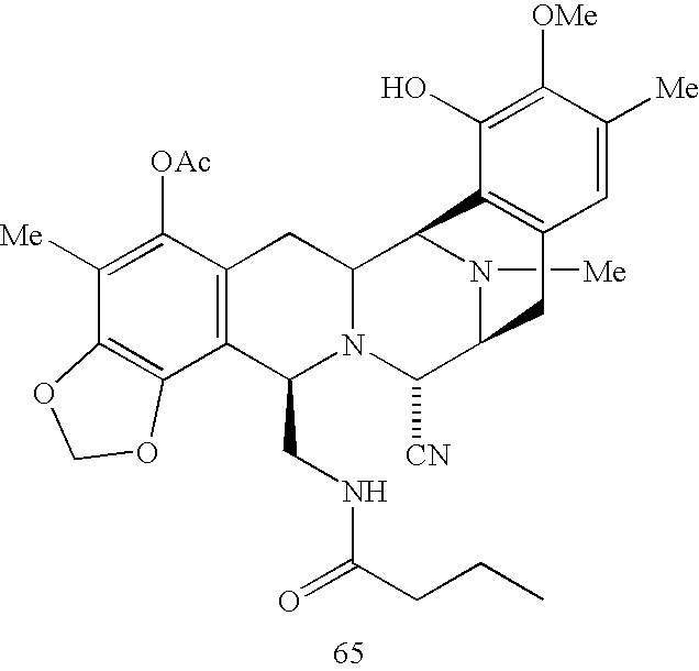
N1([Me])C2C([CN])N3C(CNC(CCC)=O)C4=C(C([OAc])=C([Me])C5=C4OCO5)CC3C1C1=C(C2)C=C([Me])C([OMe])=C1O
